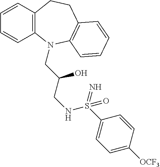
C1=CC=CC2=C1CCC1=C(N2CC(CNS(C2=CC=C([OCF3])C=C2)(=N)=O)O)C=CC=C1
